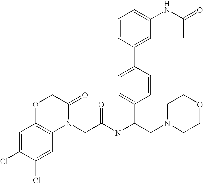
C1=C(Cl)C(Cl)=CC2=C1OCC(=O)N2CC(N(C(CN1CCOCC1)C1=CC=C(C2=CC(NC(=O)C)=CC=C2)C=C1)C)=O
